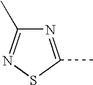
N1=C(C)SN=C1C
